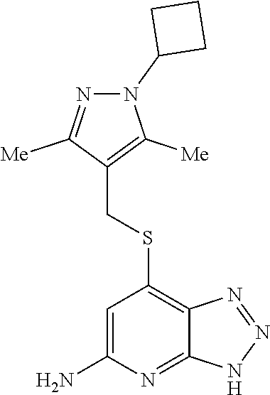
N1=C([Me])C(CSC2=C3C(=NC(N)=C2)NN=N3)=C([Me])N1C1CCC1
